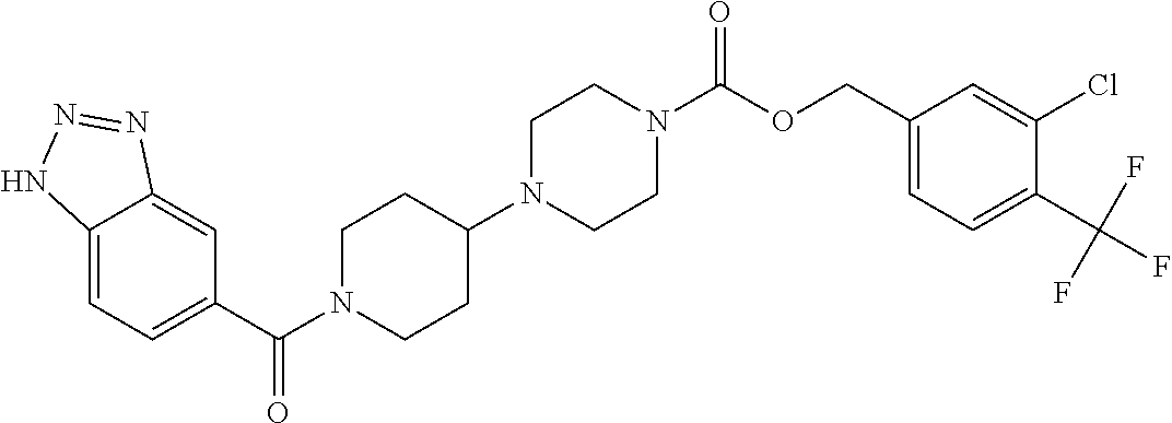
C12=CC=C(C(N3CCC(N4CCN(C(OCC5=CC=C(C(F)(F)F)C(Cl)=C5)=O)CC4)CC3)=O)C=C1N=NN2
